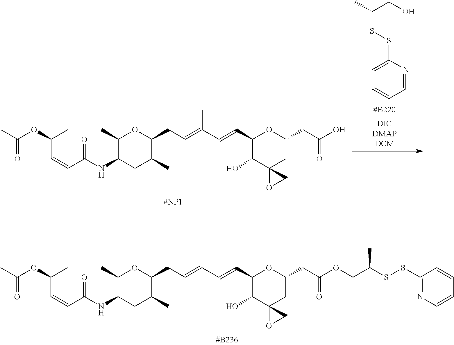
C1(C)C(NC(C=CC(OC(C)=O)C)=O)CC(C)C(CC=C(C=CC2C(O)C3(CC(CC(OCC(SSC4=NC=CC=C4)C)=O)O2)OC3)C)O1.C1(C)C(NC(C=CC(OC(C)=O)C)=O)CC(C)C(CC=C(C=CC2C(O)C3(CC(CC(O)=O)O2)OC3)C)O1.CC(CO)SSC1=CC=CC=N1
